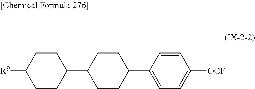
C1CC(C2CCC(C3=CC=C([OCF])C=C3)CC2)CCC1[R9]
